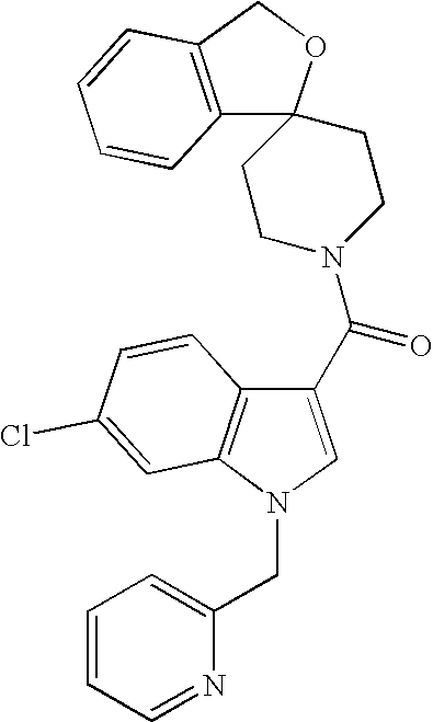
C12=C(COC13CCN(C(C1=CN(CC4=CC=CC=N4)C4=C1C=CC(Cl)=C4)=O)CC3)C=CC=C2
